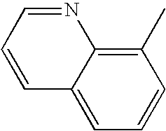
C1=CC=NC2=C(C)C=CC=C12
